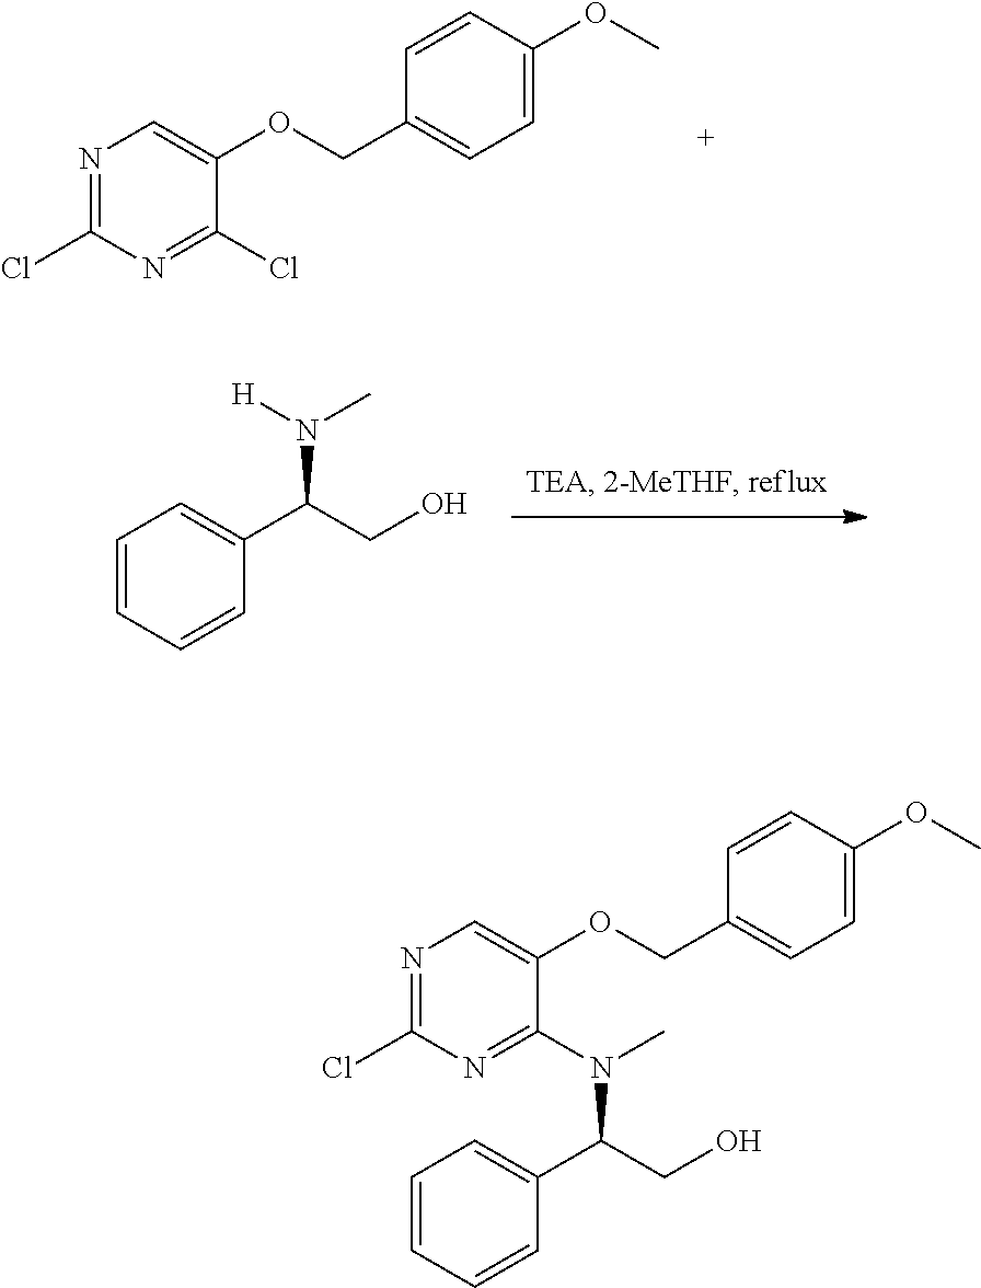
N1=C(Cl)N=C(Cl)C(OCC2=CC=C(OC)C=C2)=C1.C1=CC=CC(C(CO)N([H])C)=C1.C1=CC=CC(C(CO)N(C)C2=NC(Cl)=NC=C2OCC2=CC=C(OC)C=C2)=C1
